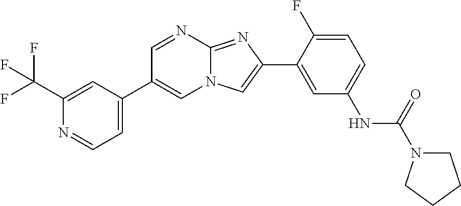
C1=NC2=NC(C3=CC(NC(=O)N4CCCC4)=CC=C3F)=CN2C=C1C1=CC=NC(C(F)(F)F)=C1
